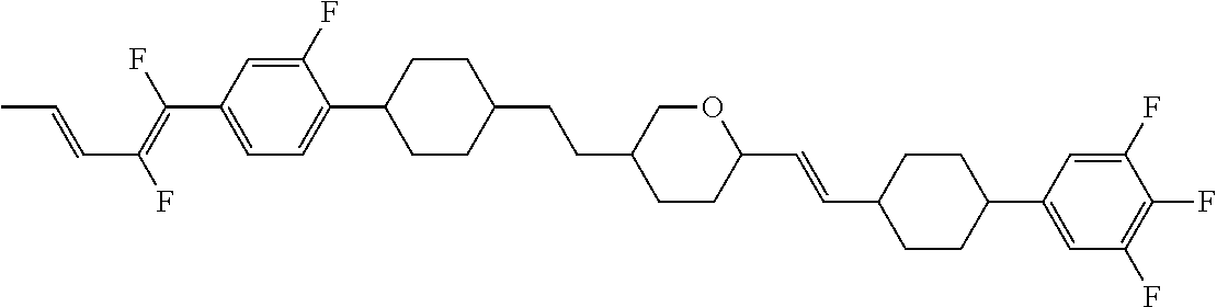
C1=C(F)C(C2CCC(CCC3CCC(C=CC4CCC(C5=CC(F)=C(F)C(F)=C5)CC4)OC3)CC2)=CC=C1C(=C(F)C=CC)F
